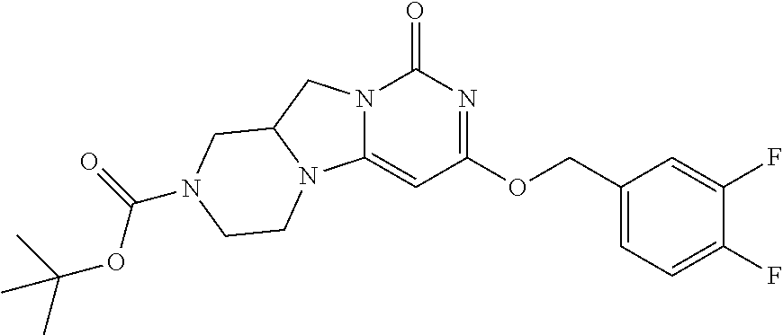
C1(F)=CC=C(COC2=NC(=O)N3C(=C2)N2C(C3)CN(C(=O)OC(C)(C)C)CC2)C=C1F
